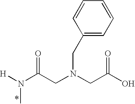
[H]N(C(CN(CC(O)=O)CC1=CC=CC=C1)=O)C
